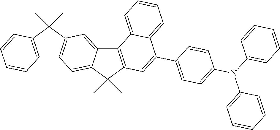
C12=C(C(C)(C)C3=C1C=CC=C3)C=C1C(=C2)C(C)(C)C2=C1C1=CC=CC=C1C(C1=CC=C(N(C3=CC=CC=C3)C3=CC=CC=C3)C=C1)=C2
